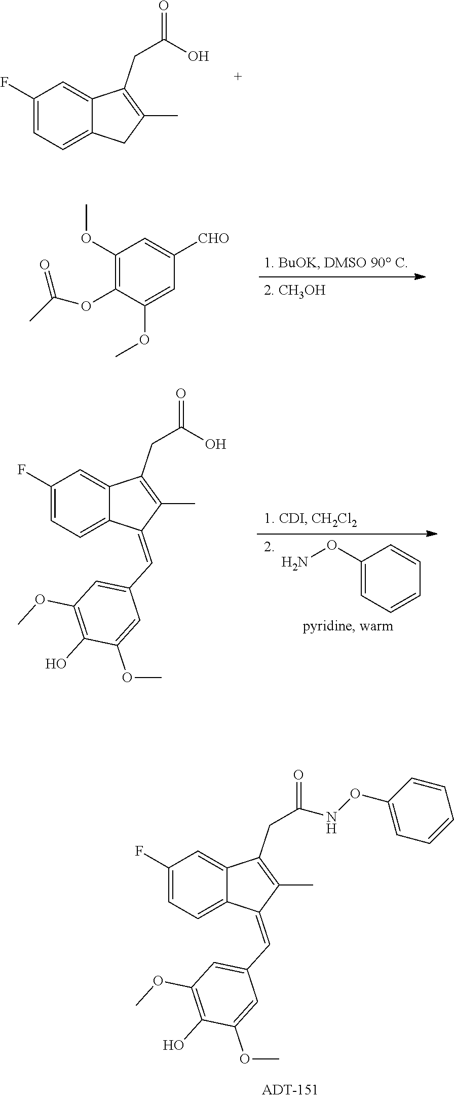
C1(F)=CC=C2C(=C1)C(CC(=O)O)=C(C)C2.C1(F)=CC=C2C(=C1)C(CC(=O)NOC1=CC=CC=C1)=C(C)C2=CC1=CC(OC)=C(O)C(OC)=C1.C1(OC)=C(OC(C)=O)C(OC)=CC([CHO])=C1.C1(F)=CC=C2C(=C1)C(CC(=O)O)=C(C)C2=CC1=CC(OC)=C(O)C(OC)=C1.C1(ON)=CC=CC=C1
